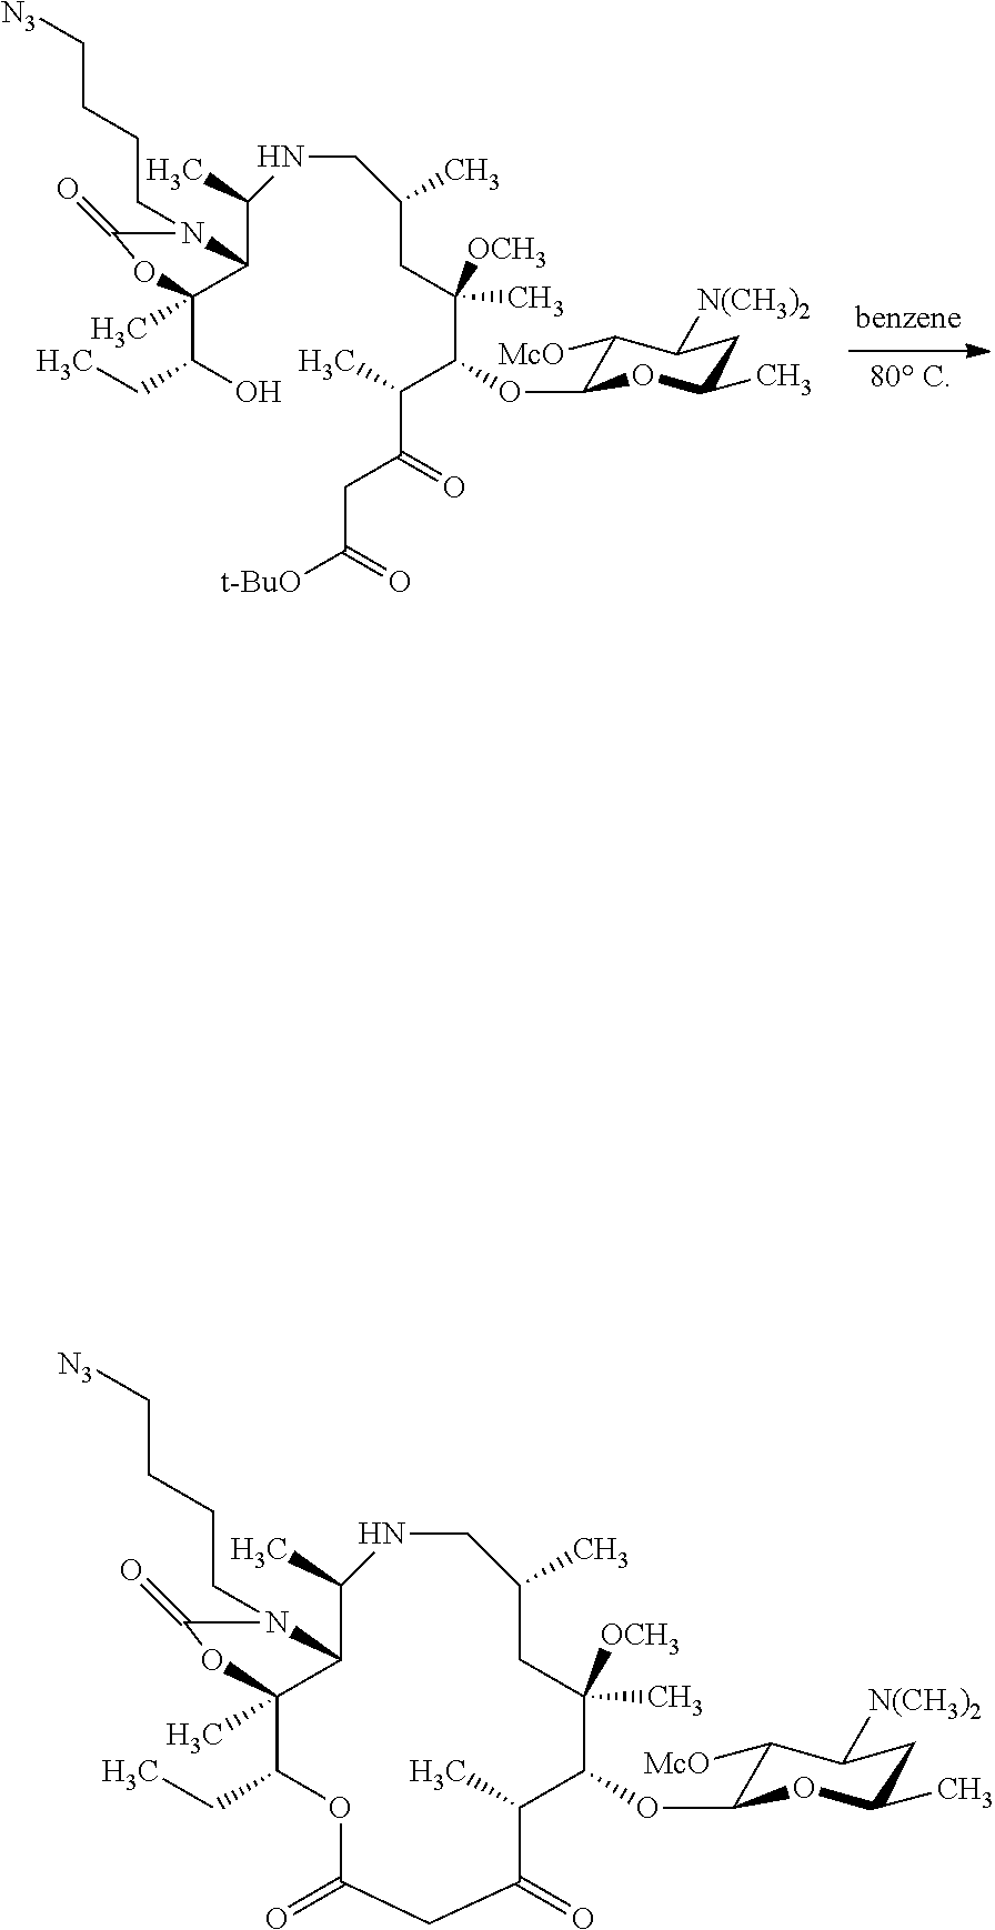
[N3]CCCCN1C(=O)OC2(C)C1C(C)NCC(C)CC([OCH3])(C)C(OC1C([McO])C([N(CH3)2])CC(C)O1)C(C)C(=O)CC(=O)OC2CC.[80 C].[N3]CCCCN1C(=O)OC(C)(C(O)CC)C1C(NCC(C)CC([OCH3])(C)C(OC1C([McO])C([N(CH3)2])CC(C)O1)C(C)C(CC([t-BuO])=O)=O)C
